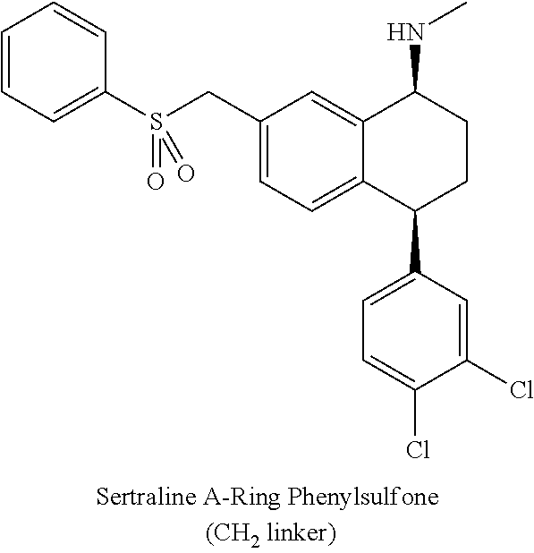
C12=CC(CS(=O)(C3=CC=CC=C3)=O)=CC=C1C(C1=CC=C(Cl)C(Cl)=C1)CCC2NC
